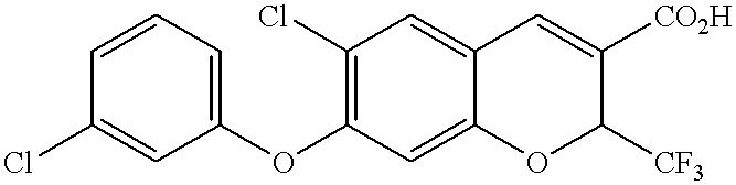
C1(OC2=C(Cl)C=C3C(=C2)OC([CF3])C([CO2H])=C3)=CC=CC(Cl)=C1
